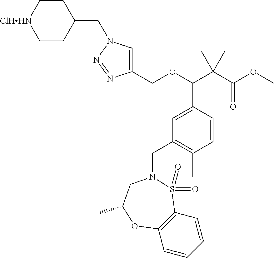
C1(COC(C(C(=O)OC)(C)C)C2=CC(CN3S(=O)(=O)C4=C(C=CC=C4)OC(C)C3)=C(C)C=C2)=CN(CC2CC[ClHHN]CC2)N=N1
